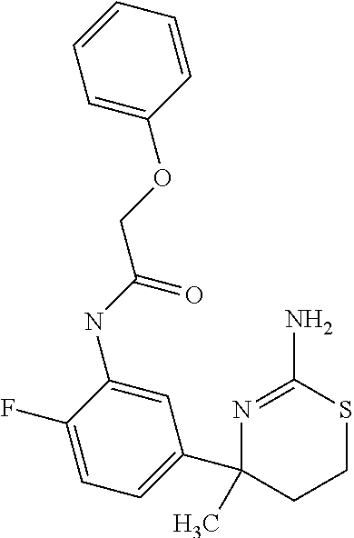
O(CC(NC1=CC(C2(C)CCSC(N)=N2)=CC=C1F)=O)C1=CC=CC=C1
